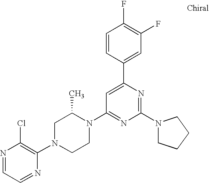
N1=CC=NC(N2CCN(C3=NC(N4CCCC4)=NC(C4=CC(F)=C(F)C=C4)=C3)C(C)C2)=C1Cl
